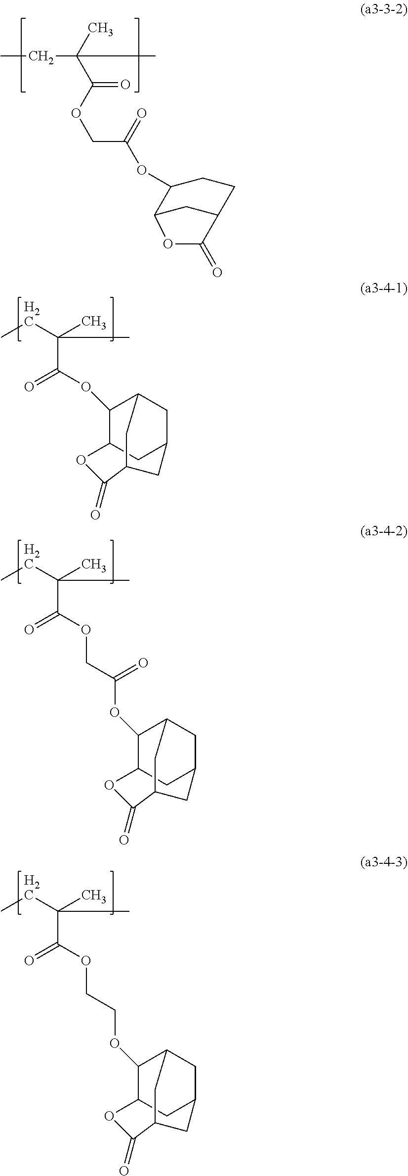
CCC(C(OCC(=O)OC1C2CC(CC1)C(=O)O2)=O)(C)C.C(C(OC1C2CC3CC1CC(C3)C(=O)O2)=O)(C)(C)CC.C(C(OCC(=O)OC1C2CC3CC1CC(C3)C(=O)O2)=O)(C)(C)CC.C(C(OCCOC1C2CC3CC1CC(C3)C(=O)O2)=O)(C)(C)CC
